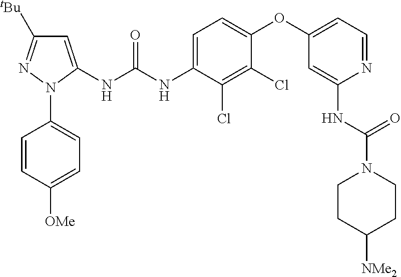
C1=C(NC(NC2=CC=C(OC3=CC=NC(NC(N4CCC([NMe2])CC4)=O)=C3)C(Cl)=C2Cl)=O)N(C2=CC=C([OMe])C=C2)N=C1[tBu]
